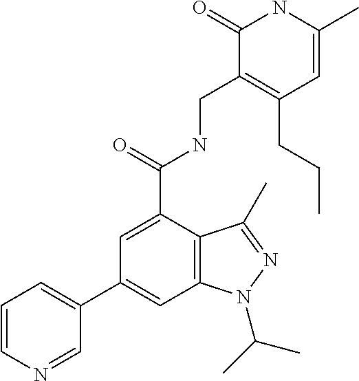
C1=C(C(=O)NCC2=C(CCC)C=C(C)NC2=O)C2=C(C=C1C1=CC=CN=C1)N(C(C)C)N=C2C
